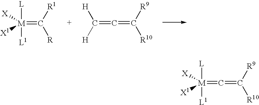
[M](=C([R1])[R])([X1])([X])([L])[L1].C([H])([H])=C=C([R9])[R10].[M]([X1])([X])([L])([L1])=C=C([R9])[R10]
